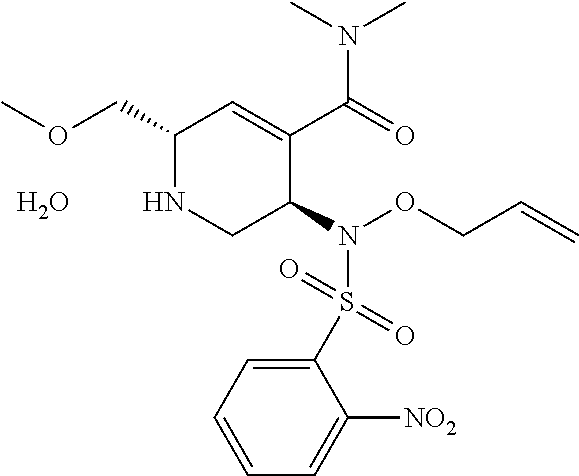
C1(COC)NCC(N(S(C2=CC=CC=C2[NO2])(=O)=O)OCC=C)C(C(=O)N(C)C)=C1.O
